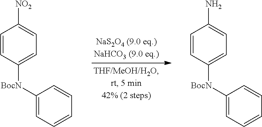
C1=CC([BocN]C2=CC=CC=C2)=CC=C1[NO2].C1=CC([BocN]C2=CC=CC=C2)=CC=C1N
